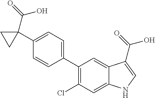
C1(C2(C(=O)O)CC2)=CC=C(C2=C(Cl)C=C3C(=C2)C(C(=O)O)=CN3)C=C1
